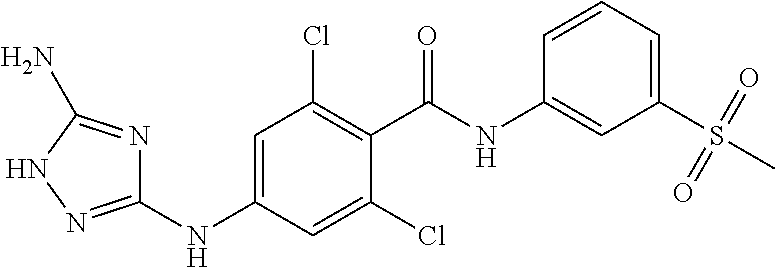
C1(NC2=NNC(N)=N2)=CC(Cl)=C(C(=O)NC2=CC(S(C)(=O)=O)=CC=C2)C(Cl)=C1
